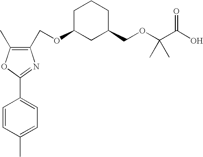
C1(C)=CC=C(C2=NC(COC3CC(COC(C(O)=O)(C)C)CCC3)=C(C)O2)C=C1
